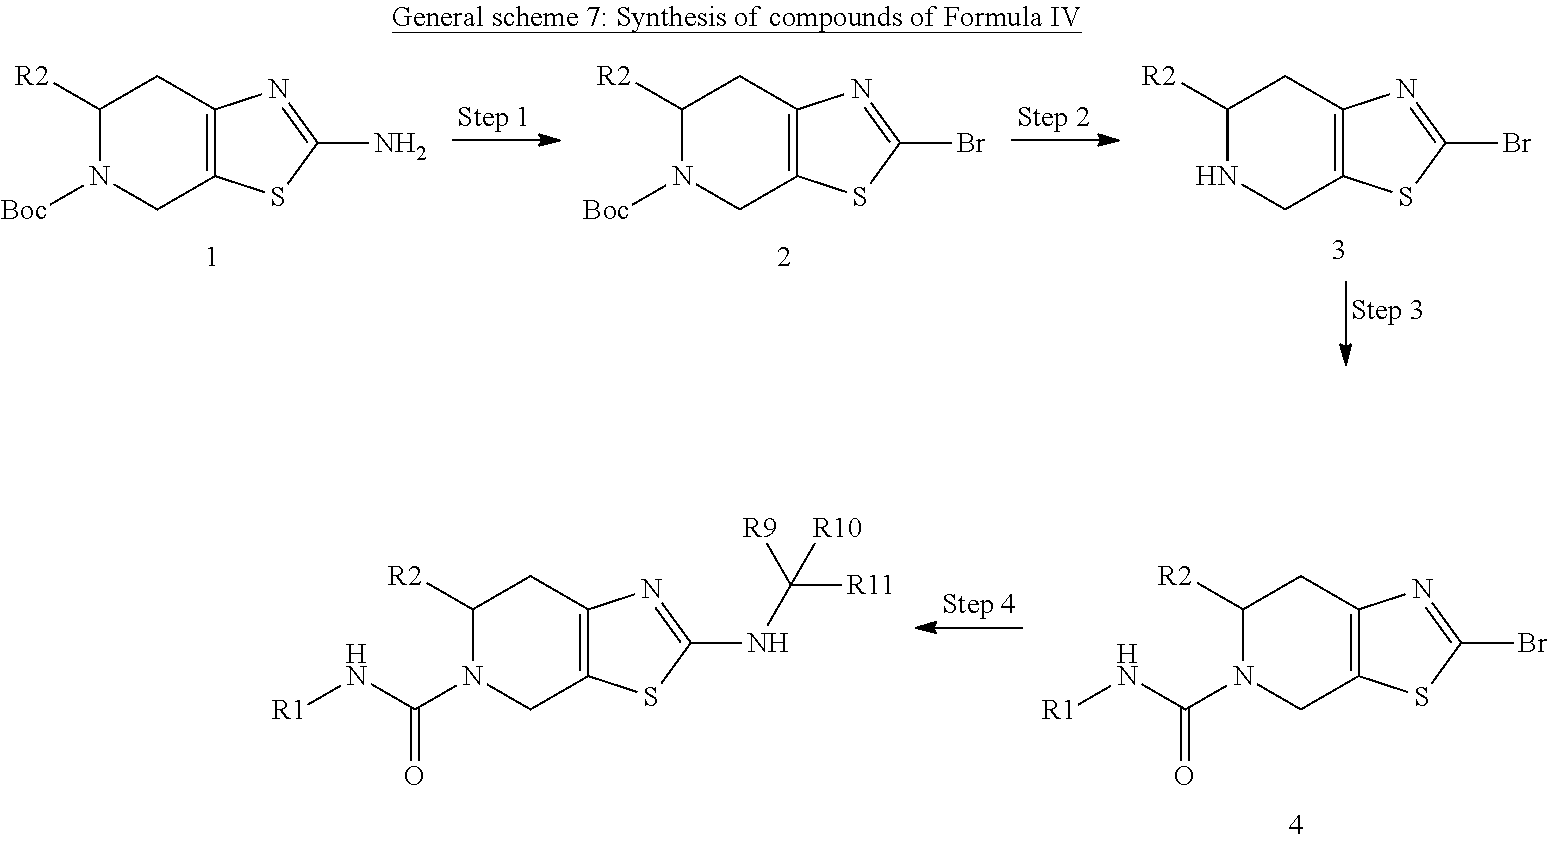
C1([R2])N(C(N[R1])=O)CC2=C(C1)N=C(Br)S2.C1([R2])N(C(N[R1])=O)CC2=C(C1)N=C(NC([R11])([R10])[R9])S2.C1([R2])NCC2=C(C1)N=C(Br)S2.C1([R2])N([Boc])CC2=C(C1)N=C(N)S2.C1([R2])N([Boc])CC2=C(C1)N=C(Br)S2
